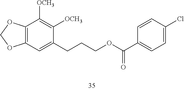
C12=C(OCO1)C([OCH3])=C([OCH3])C(CCCOC(C1=CC=C(Cl)C=C1)=O)=C2
